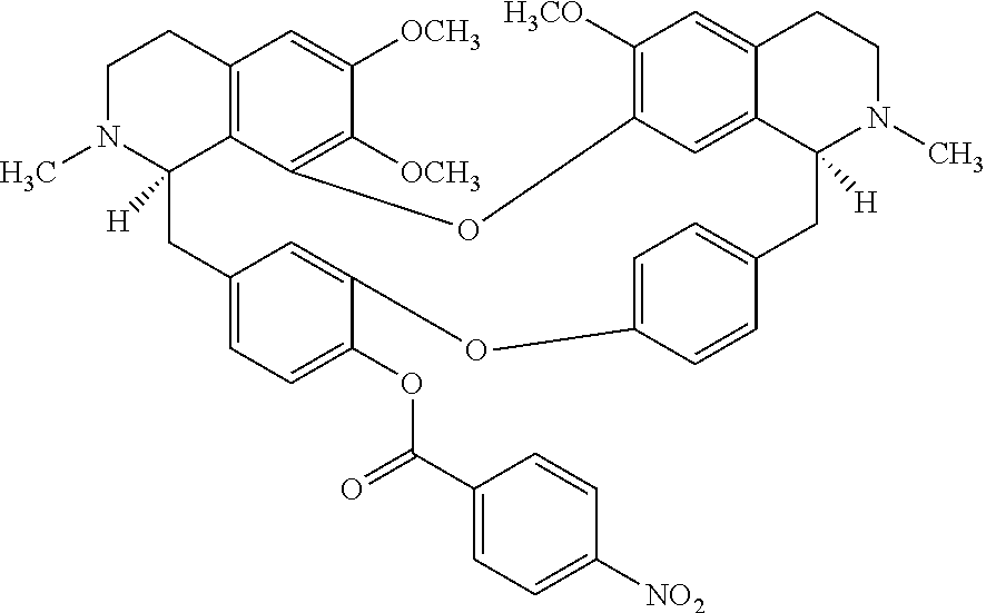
C12=C3C(=C([OCH3])C([OCH3])=C1)OC1=C([H3CO])C=C4C(=C1)C([H])(N(C)CC4)CC1=CC=C(C=C1)OC1=CC(=CC=C1OC(C1=CC=C([NO2])C=C1)=O)CC3([H])N(C)CC2
